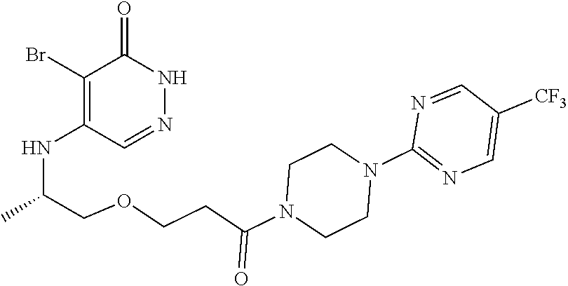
C1(Br)=C(NC(C)COCCC(N2CCN(C3=NC=C([CF3])C=N3)CC2)=O)C=NNC1=O
